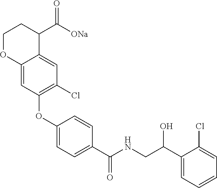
C1(OC2=C(Cl)C=C3C(=C2)OCCC3C([ONa])=O)=CC=C(C(NCC(C2=CC=CC=C2Cl)O)=O)C=C1
